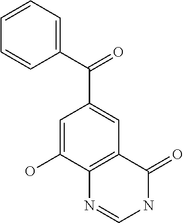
C1(C(=O)C2=CC3=C(C(O)=C2)N=CNC3=O)=CC=CC=C1
